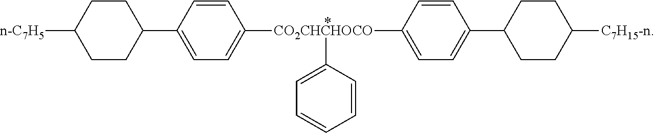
C1CC(C2=CC=C([CO2CHCHOCO](C3=CC=C(C4CCC([C7H15-n])CC4)C=C3)C3=CC=CC=C3)C=C2)CCC1[n-C7H5]
